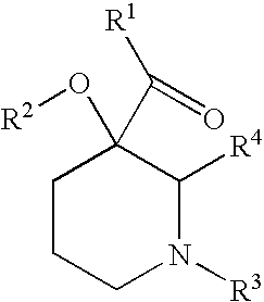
C1CCN([R3])C([R4])C1(O[R2])C([R1])=O
